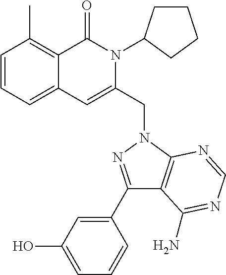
C1=CC=C2C(=C1C)C(=O)N(C1CCCC1)C(CN1C3=C(C(C4=CC(O)=CC=C4)=N1)C(N)=NC=N3)=C2
